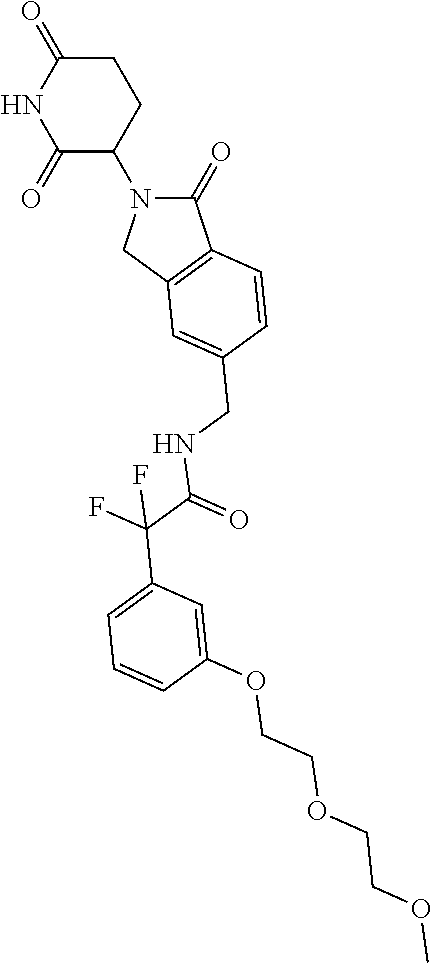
C1(=O)N(C2CCC(=O)NC2=O)CC2=C1C=CC(CNC(=O)C(F)(F)C1=CC=CC(OCCOCCOC)=C1)=C2
